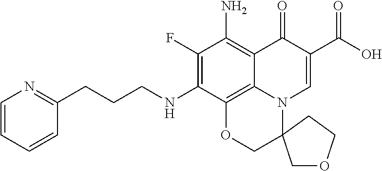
C1(F)=C(NCCCC2=NC=CC=C2)C2=C3C(=C1N)C(=O)C(C(=O)O)=CN3C1(CO2)COCC1
